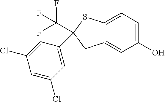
C1(C2=CC(Cl)=CC(Cl)=C2)(C(F)(F)F)CC2=CC(O)=CC=C2S1
